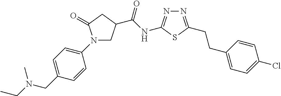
CCN(CC1=CC=C(N2CC(C(NC3=NN=C(CCC4=CC=C(Cl)C=C4)S3)=O)CC2=O)C=C1)C
